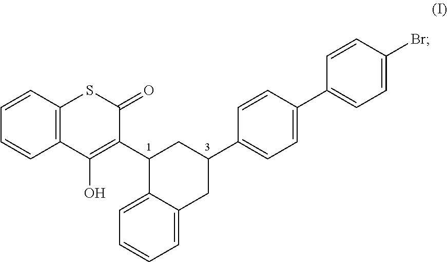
C12=C(C=CC=C1)SC(=O)C(C1C3=CC=CC=C3CC(C3=CC=C(C4=CC=C(Br)C=C4)C=C3)C1)=C2O
